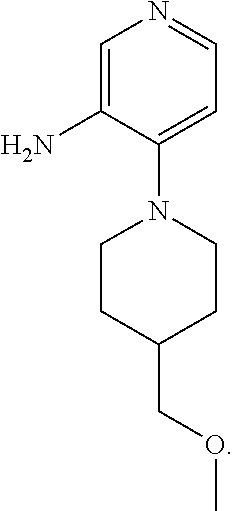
C1=C(N)C(N2CCC(COC)CC2)=CC=N1
